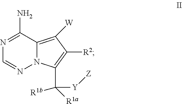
N1=C(N)C2=C([W])C([R2])=C(C([Y][Z])([R1b])[R1a])N2N=C1
